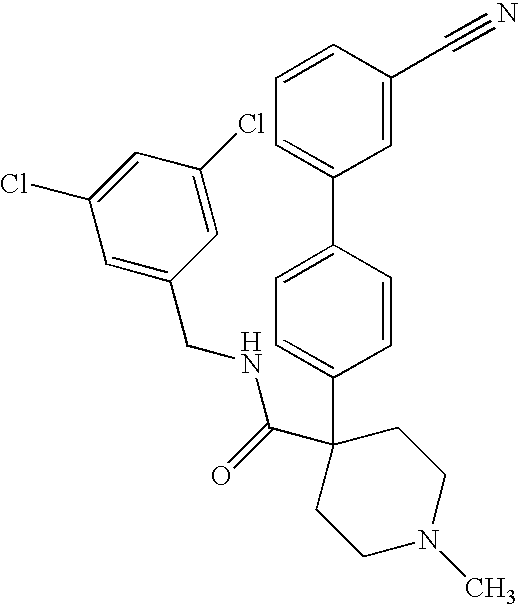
C1=CC=C(C2=CC=C(C3(C(NCC4=CC(Cl)=CC(Cl)=C4)=O)CCN(C)CC3)C=C2)C=C1C#N
